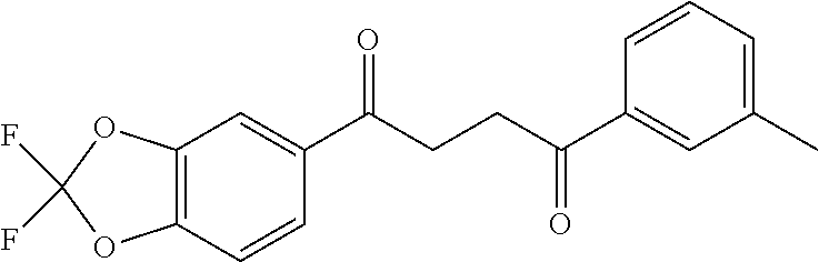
C1(C(CCC(C2=CC(C)=CC=C2)=O)=O)=CC2=C(C=C1)OC(F)(F)O2
